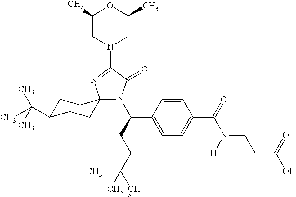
N1(C(CCC([CH3])(C)C)C2=CC=C(C(=O)N([H])CCC(O)=O)C=C2)C(=O)C(N2CC(C)OC(C)C2)=NC12CCC(C(C)(C)C)CC2
